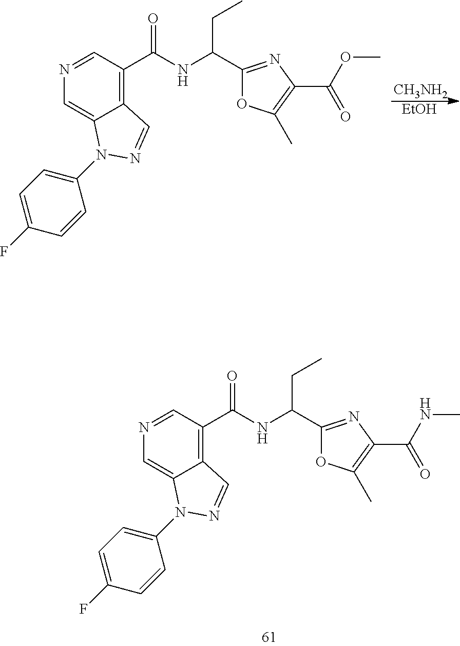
N1=CC(C(=O)NC(C2=NC(C(=O)NC)=C(C)O2)CC)=C2C(=C1)N(C1=CC=C(F)C=C1)N=C2.N1=CC(C(=O)NC(C2=NC(C(=O)OC)=C(C)O2)CC)=C2C(=C1)N(C1=CC=C(F)C=C1)N=C2.[CH3NH2].[EtOH]
